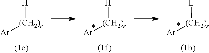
[H][(CH2)r][Ar].[H][(CH2)r][Ar].[L][(CH2)r][Ar]
